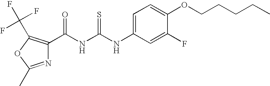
C(NC(NC1=CC=C(OCCCCC)C(F)=C1)=S)(=O)C1=C(C(F)(F)F)OC(C)=N1
